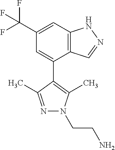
C12=C(C=C(C(F)(F)F)C=C1C1=C(C)N(CCN)N=C1C)NN=C2
